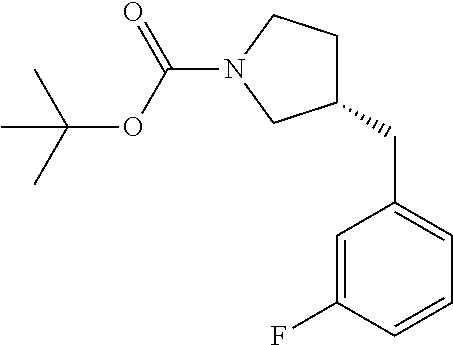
C1=C(F)C=CC=C1CC1CCN(C(OC(C)(C)C)=O)C1
